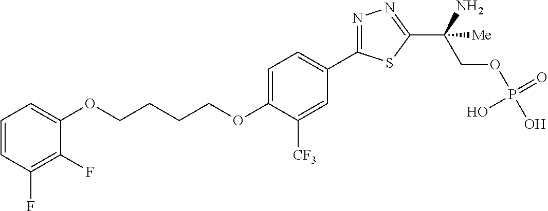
O(CCCCOC1=CC=C(C2=NN=C(C(COP(O)(=O)O)(N)[Me])S2)C=C1[CF3])C1=CC=CC(F)=C1F
